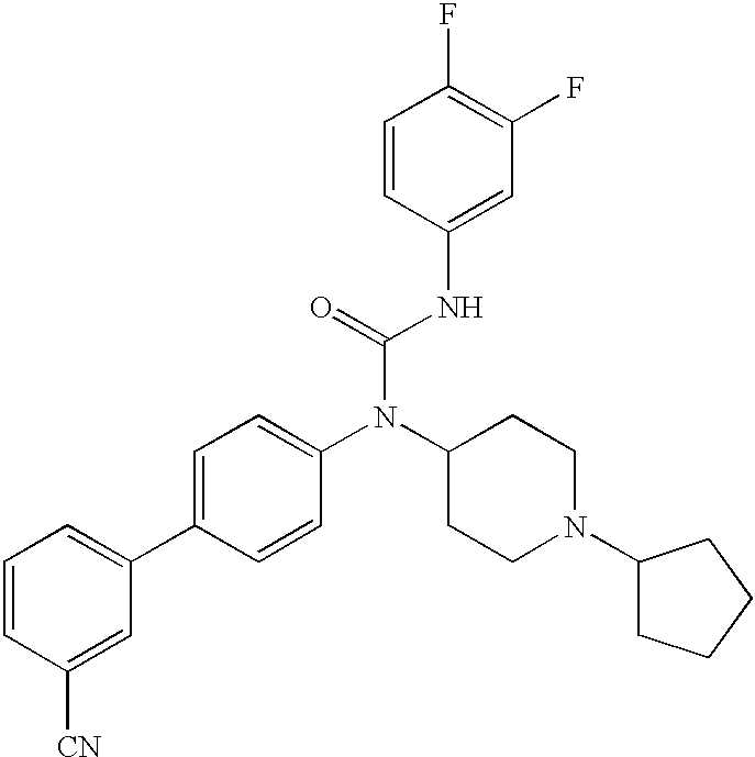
C1=CC([CN])=CC(C2=CC=C(N(C3CCN(C4CCCC4)CC3)C(=O)NC3=CC(F)=C(F)C=C3)C=C2)=C1
